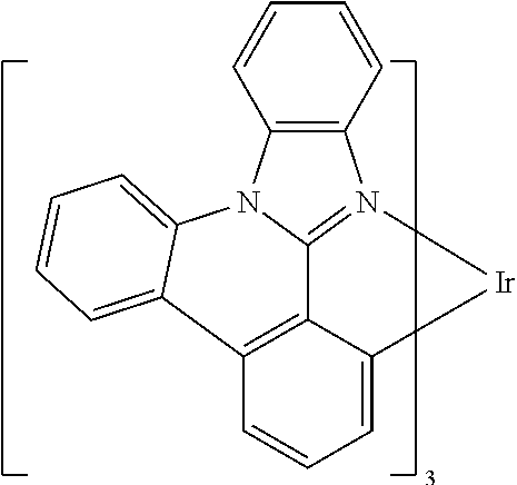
C12=N3[Ir]C4=CC=CC(=C14)C1=CC=CC=C1N2C1=C3C=CC=C1
